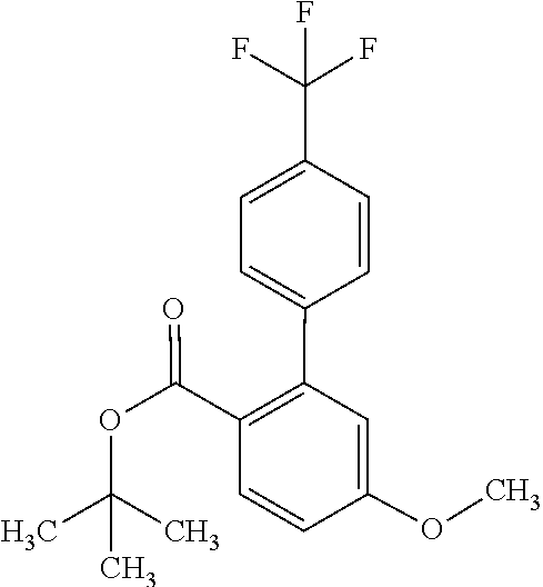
C(C1=C(C2=CC=C(C(F)(F)F)C=C2)C=C(OC)C=C1)(OC(C)(C)C)=O
